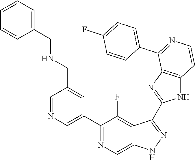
C1=NC=C(C2=NC=C3C(=C2F)C(C2=NC4=C(N2)C=CN=C4C2=CC=C(F)C=C2)=NN3)C=C1CNCC1=CC=CC=C1
